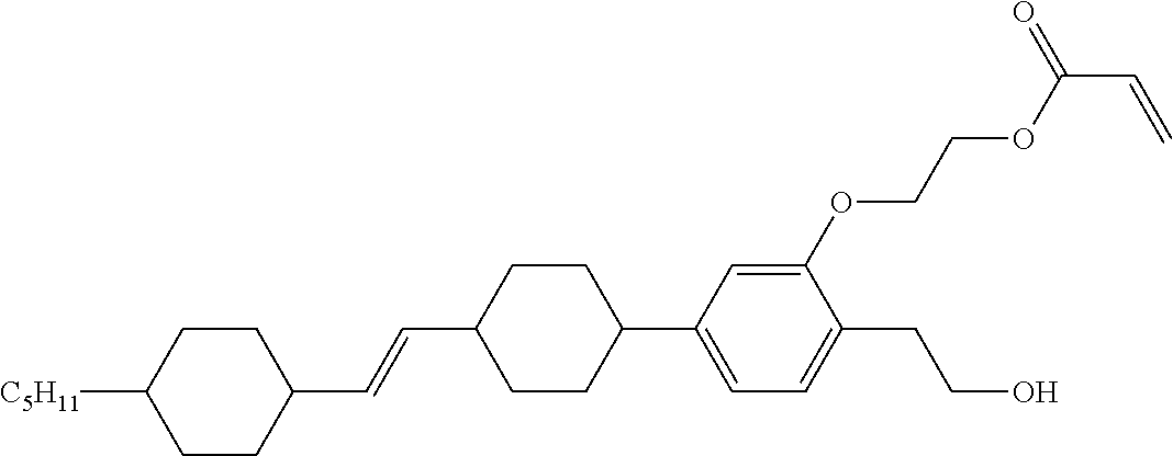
C1CC([C5H11])CCC1C=CC1CCC(C2=CC=C(CCO)C(OCCOC(=O)C=C)=C2)CC1
